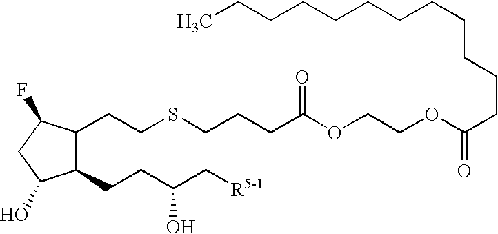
C1(CCC(C[R5-1])O)C(CCSCCCC(OCCOC(CCCCCCCCCCCC)=O)=O)C(F)CC1O
